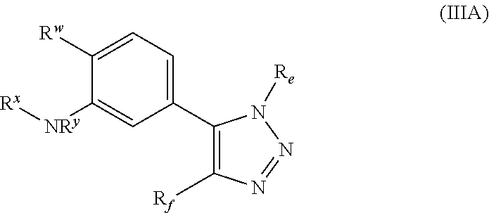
C1(C2=CC=C([Rw])C([NRy][Rx])=C2)=C([Rf])N=NN1[Re]
